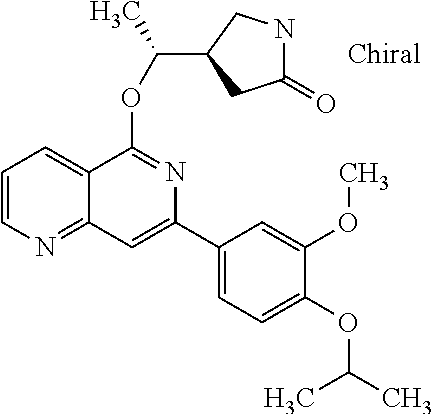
O(C1=NC(C2=CC=C(OC(C)C)C(OC)=C2)=CC2=NC=CC=C12)C(C)C1CC(=O)NC1
